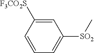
[SO2](C1=CC=CC([SO2CF3])=C1)C
